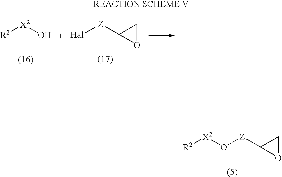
[R2][X2]O.[Hal][Z]C1OC1.[R2][X2]O[Z]C1OC1
